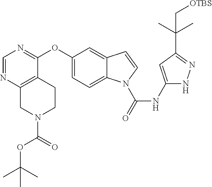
C1=NC2=C(C(OC3=CC=C4C(=C3)C=CN4C(=O)NC3=CC(C(C)(C)C[OTBS])=NN3)=N1)CCN(C(=O)OC(C)(C)C)C2
